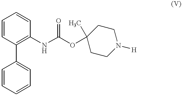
C1=CC=CC(NC(OC2(C)CCN([H])CC2)=O)=C1C1=CC=CC=C1
